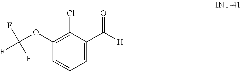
C1(OC(F)(F)F)=C(Cl)C(C([H])=O)=CC=C1
